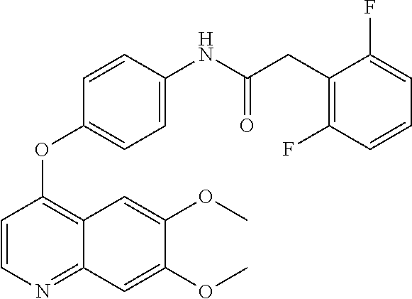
C1=CN=C2C(=C1OC1=CC=C(NC(CC3=C(F)C=CC=C3F)=O)C=C1)C=C(OC)C(OC)=C2
